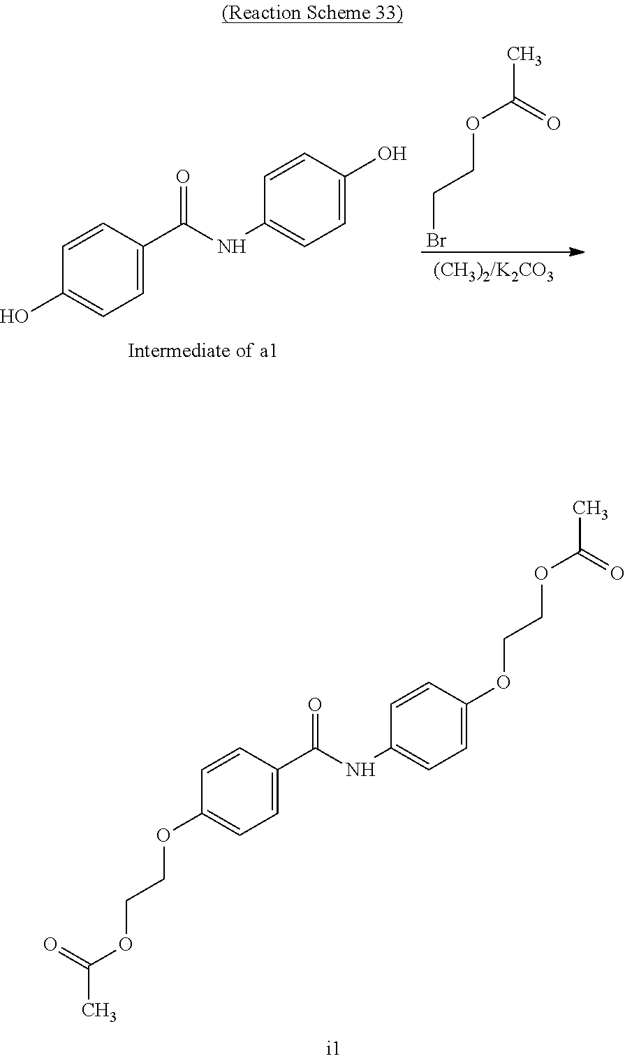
C1=CC(C(=O)NC2=CC=C(OCCOC(C)=O)C=C2)=CC=C1OCCOC(C)=O.C1=CC(C(=O)NC2=CC=C(O)C=C2)=CC=C1O.CC(=O)OCCBr
